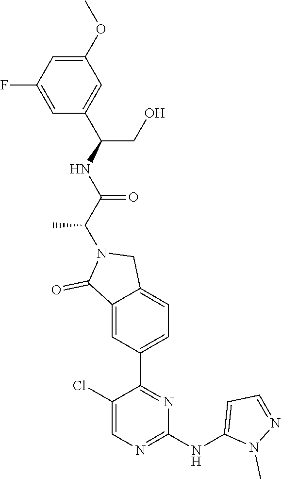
C1=C(F)C=C(OC)C=C1C(NC(C(N1C(=O)C2=CC(C3=NC(NC4=CC=NN4C)=NC=C3Cl)=CC=C2C1)C)=O)CO
